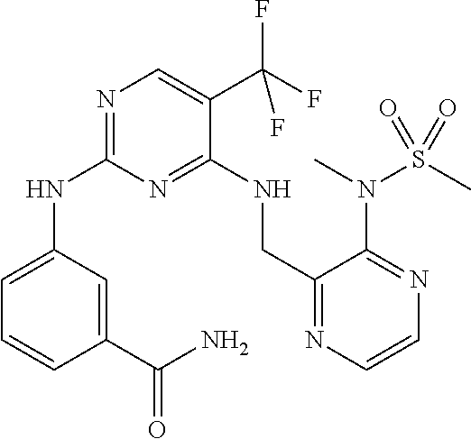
N1=C(NC2=CC=CC(C(N)=O)=C2)N=C(NCC2=NC=CN=C2N(C)S(C)(=O)=O)C(C(F)(F)F)=C1
